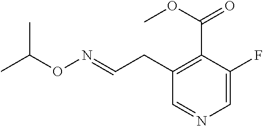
C1(CC=NOC(C)C)=C(C(OC)=O)C(F)=CN=C1
